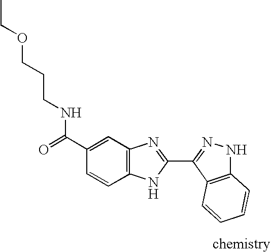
CCOCCCNC(C1=CC2=C(C=C1)NC(C1=NNC3=C1C=CC=C3)=N2)=O
